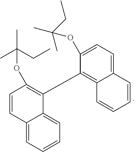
C1=CC2=CC=CC=C2C(C2=C3C(=CC=C2OC(CC)(C)C)C=CC=C3)=C1OC(CC)(C)C
